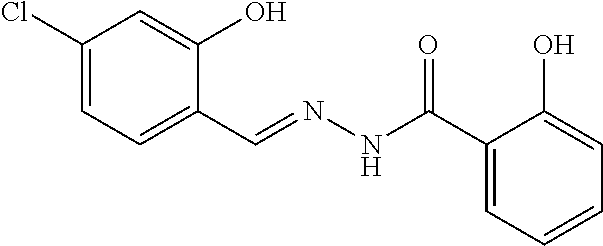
C1(Cl)=CC=C(C=NNC(C2=CC=CC=C2O)=O)C(O)=C1
